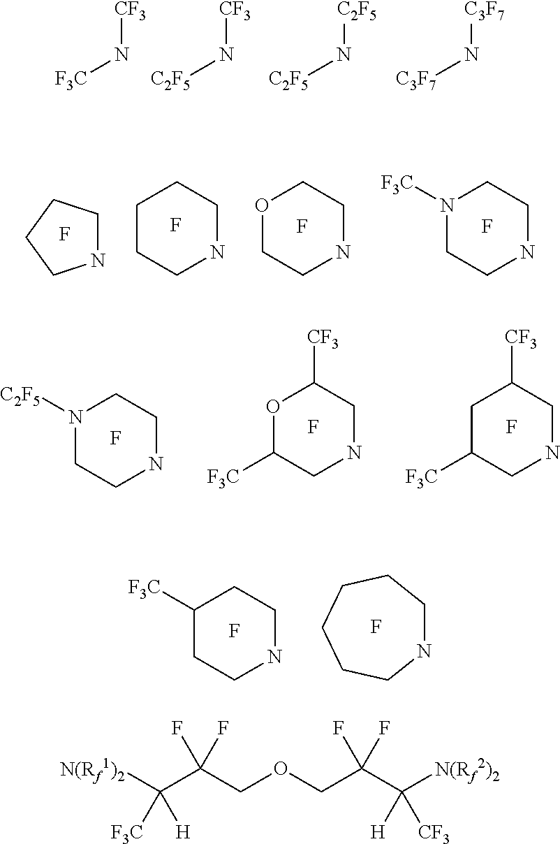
[CF3]N[F3C].[CF3]N[C2F5].[C2F5]N[C2F5].[C3F7]N[C3F7].N1([F3C])CCNCC1.F.N1CCCC1.C1CCNCC1.O1CCNCC1.F.F.F.N1([C2F5])CCNCC1.F.O1C([F3C])CNCC1[CF3].F.C1C([F3C])CNCC1[CF3].F.C1([F3C])CCNCC1.F.N1CCCCCC1.F.[N(Rf1)2]C(C(COCC(C([N(Rf2)2])([H])[CF3])(F)F)(F)F)([F3C])[H]
